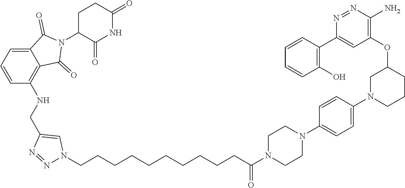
C1C(N2C(=O)C3=CC=CC(NCC4=CN(CCCCCCCCCCC(N5CCN(C6=CC=C(N7CCCC(OC8=C(N)N=NC(C9=C(O)C=CC=C9)=C8)C7)C=C6)CC5)=O)N=N4)=C3C2=O)C(=O)NC(=O)C1
